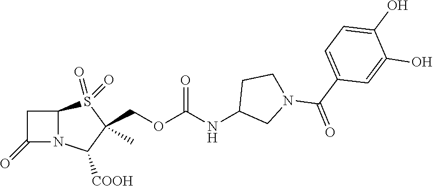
C1C(=O)N2C1S(=O)(=O)C(C)(COC(=O)NC1CN(C(=O)C3=CC=C(O)C(O)=C3)CC1)C2[COOH]
